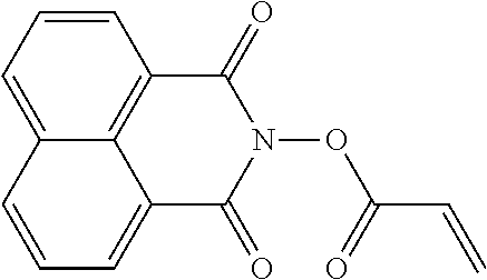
C1=CC2=CC=CC3=C2C(=C1)C(=O)N(OC(=O)C=C)C3=O
